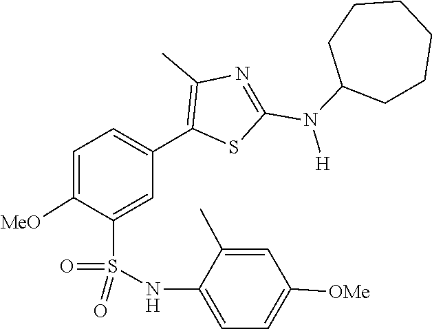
C1C(N(C2=NC(C)=C(C3=CC=C([MeO])C(S(=O)(NC4=CC=C([OMe])C=C4C)=O)=C3)S2)[H])CCCCC1
